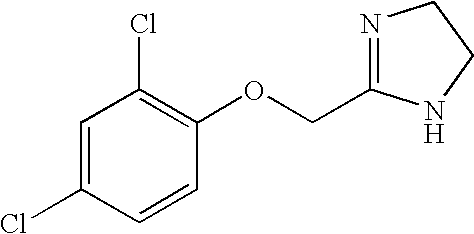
N1=C(COC2=C(Cl)C=C(Cl)C=C2)NCC1
